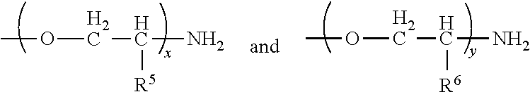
COCC(N)[R5].COCC(N)[R6]
